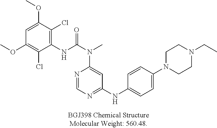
C1(NC(N(C)C2=CC(NC3=CC=C(N4CCN(CC)CC4)C=C3)=NC=N2)=O)=C(Cl)C(OC)=CC(OC)=C1Cl
